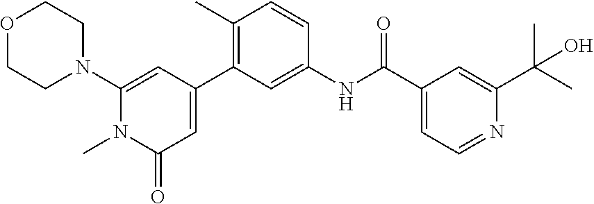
O1CCN(C2=CC(C3=C(C)C=CC(NC(C4=CC=NC(C(C)(C)O)=C4)=O)=C3)=CC(=O)N2C)CC1
